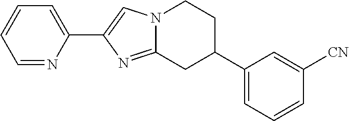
N12C(=NC(C3=CC=CC=N3)=C1)CC(C1=CC=CC([CN])=C1)CC2
